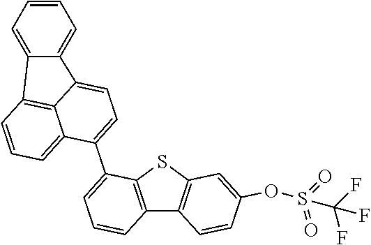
C12=C(SC3=C1C=CC(OS(=O)(=O)C(F)(F)F)=C3)C(C1=CC=C3C4=CC=CC=C4C4=C3C1=CC=C4)=CC=C2
